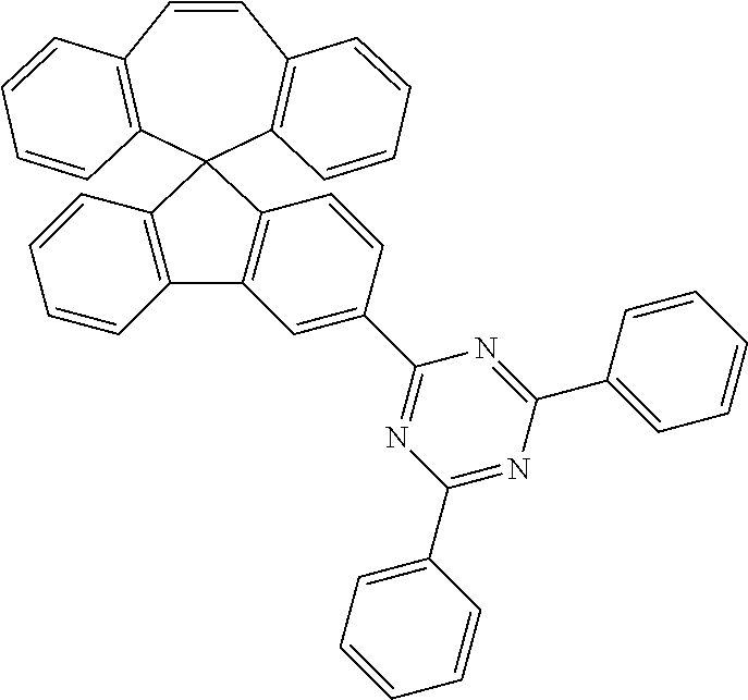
C12=C(C=CC=C1)C1(C3=C2C=C(C2=NC(C4=CC=CC=C4)=NC(C4=CC=CC=C4)=N2)C=C3)C2=C(C=CC3=C1C=CC=C3)C=CC=C2
